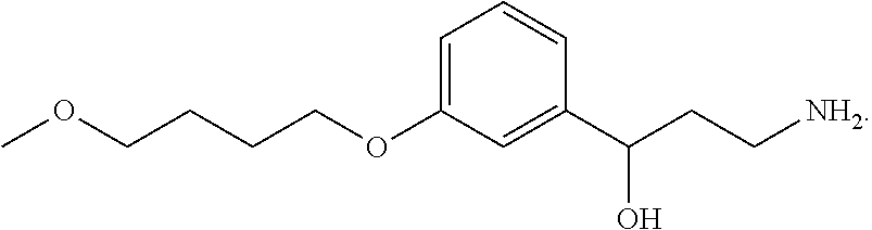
C1=C(OCCCCOC)C=C(C(CC[NH2])O)C=C1
